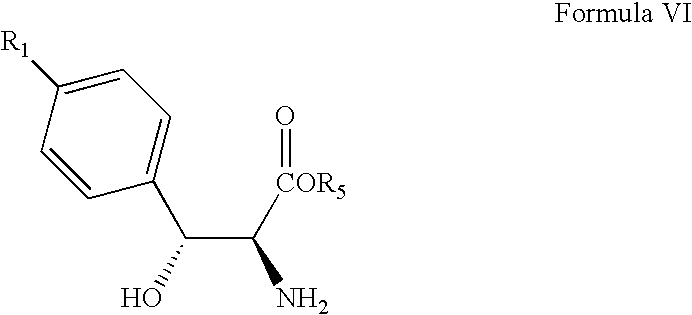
C1=C([R1])C=CC(C(C([COR5]=O)N)O)=C1
